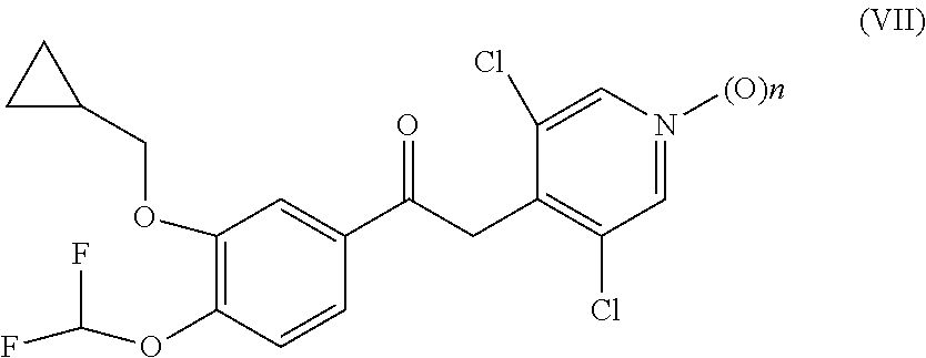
O=C(CC1=C(Cl)C=N([(O)n])C=C1Cl)C1=CC(OCC2CC2)=C(OC(F)F)C=C1
